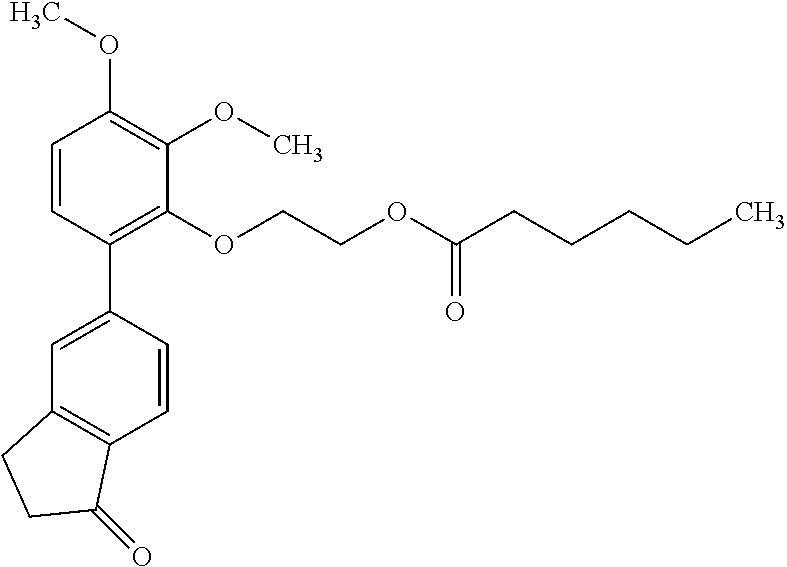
C1=CC(C2=CC3=C(C=C2)C(=O)CC3)=C(OCCOC(CCCCC)=O)C(OC)=C1OC
